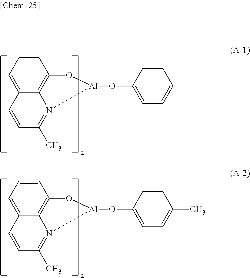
C1=CC=C2C3=C1O[Al](OC1=CC=CC=C1)N3=C(C)C=C2.C1=CC=C2C3=C1O[Al](OC1=CC=C(C)C=C1)N3=C(C)C=C2
